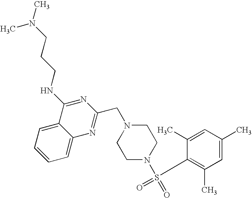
C1=C2C(=CC=C1)C(NCCCN(C)C)=NC(CN1CCN(S(C3=C(C)C=C(C)C=C3C)(=O)=O)CC1)=N2
